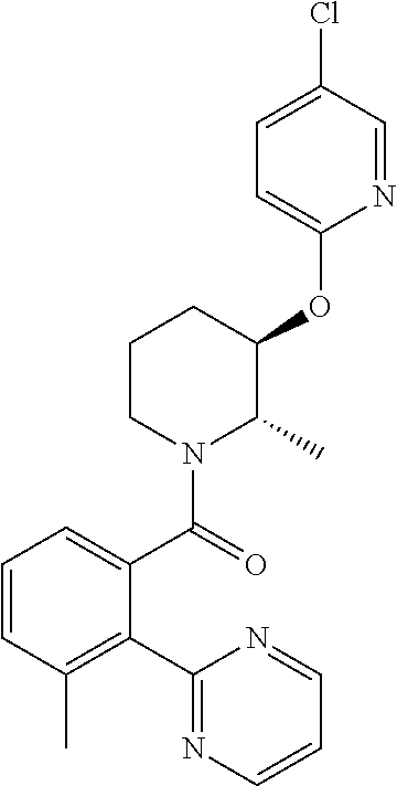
C1=CC(C)=C(C2=NC=CC=N2)C(C(=O)N2C(C)C(OC3=CC=C(Cl)C=N3)CCC2)=C1
